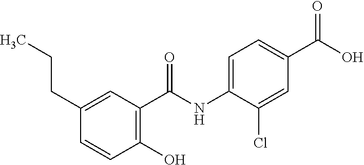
C1=C(CCC)C=CC(O)=C1C(NC1=CC=C(C(O)=O)C=C1Cl)=O
